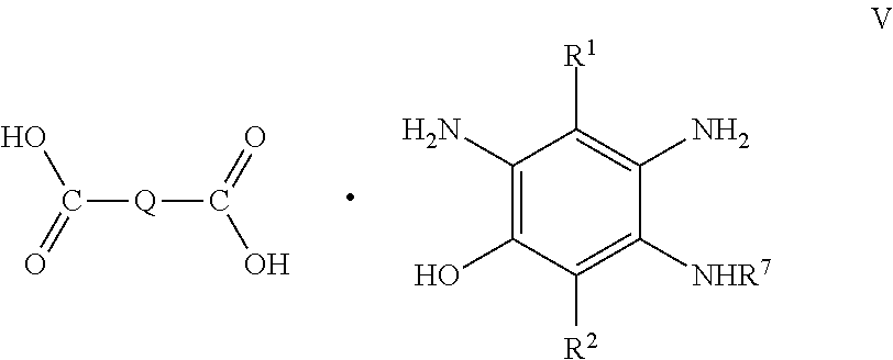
C([Q]C(O)=O)(=O)O.C1(N)=C(O)C([R2])=C([NHR7])C(N)=C1[R1]
